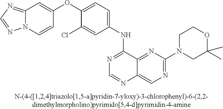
C1(OC2=CC=C(NC3=NC=NC4=CN=C(N5CC(C)(C)OCC5)N=C34)C=C2Cl)=CC2=NC=NN2C=C1
